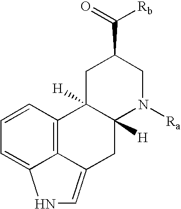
C12=C3C=CC=C1NC=C2CC1([H])C3([H])CC(C(=O)[Rb])CN1[Ra]
